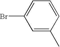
C1=C(C)C=CC=C1Br
